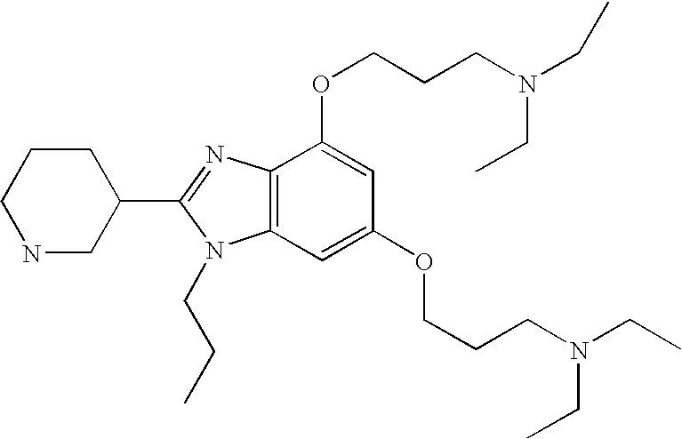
C12=C(C=C(OCCCN(CC)CC)C=C1OCCCN(CC)CC)N(CCC)C(C1CCCNC1)=N2
